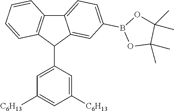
C1([C6H13])=CC(C2C3=CC(B4OC(C)(C)C(C)(C)O4)=CC=C3C3=C2C=CC=C3)=CC([C6H13])=C1
